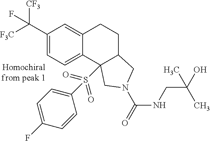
C1(C([F3C])([CF3])F)=CC=C2C(=C1)CCC1C2(S(=O)(=O)C2=CC=C(F)C=C2)CN(C(NCC(C)(O)C)=O)C1
